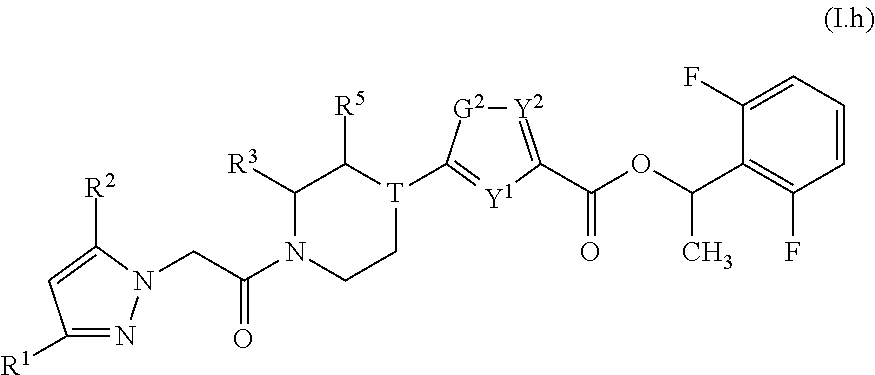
C1=CC=C(F)C(C(OC(=O)C2=[Y2][G2]C([T]3C([R5])C([R3])N(C(CN4N=C([R1])C=C4[R2])=O)CC3)=[Y1]2)C)=C1F
